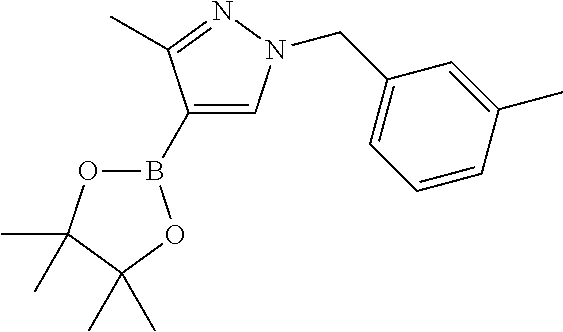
O1B(C2=CN(CC3=CC=CC(C)=C3)N=C2C)OC(C)(C)C1(C)C
